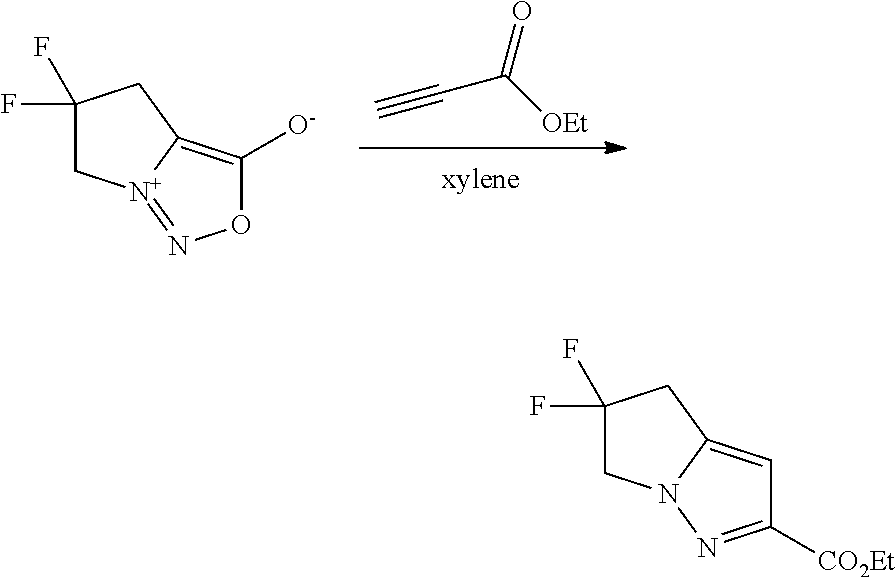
C#CC([OEt])=O.C1(F)(F)C[N+]2=NOC([O-])=C2C1.C1N2C(=CC([CO2Et])=N2)CC1(F)F
